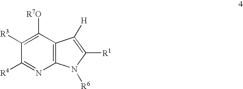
C1([R3])=C([R7O])C2=C(N=C1[R4])N([R6])C([R1])=C2[H]
